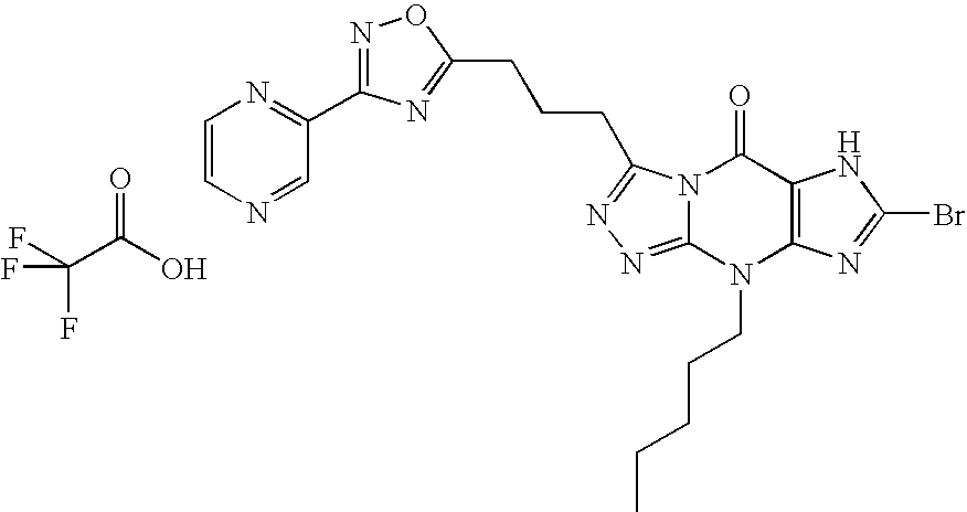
N12C(=NN=C1CCCC1=NC(C3=NC=CN=C3)=NO1)N(CCCCC)C1=C(C2=O)NC(Br)=N1.C(C(O)=O)(F)(F)F
